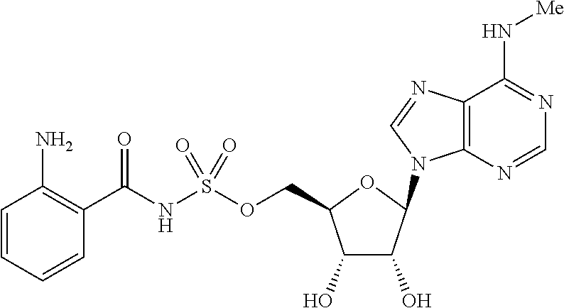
C1(O)C(O)C(N2C3=C(C(N[Me])=NC=N3)N=C2)OC1COS(NC(C1=C(N)C=CC=C1)=O)(=O)=O
